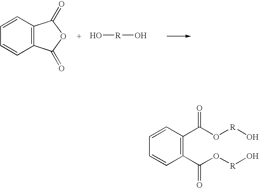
C1=CC2=C(C=C1)C(=O)OC2=O.O[R]O.C1=CC(C(O[R]O)=O)=C(C(O[R]O)=O)C=C1
